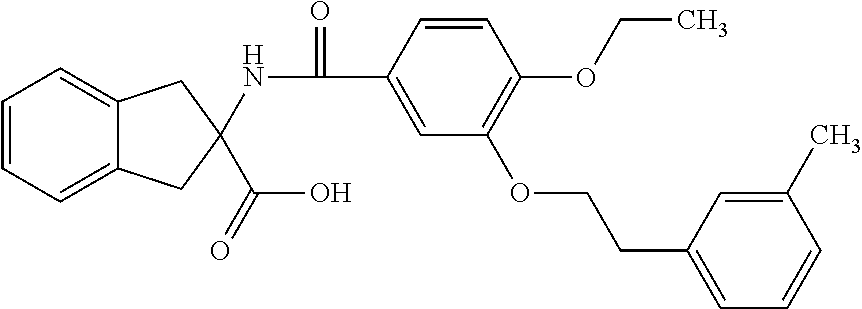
C1=CC=C2C(=C1)CC(NC(=O)C1=CC(OCCC3=CC=CC(C)=C3)=C(OCC)C=C1)(C(O)=O)C2
